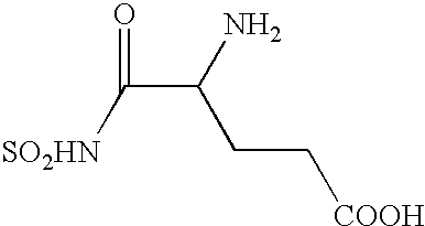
O=C(C(CC[COOH])N)[SO2HN]
